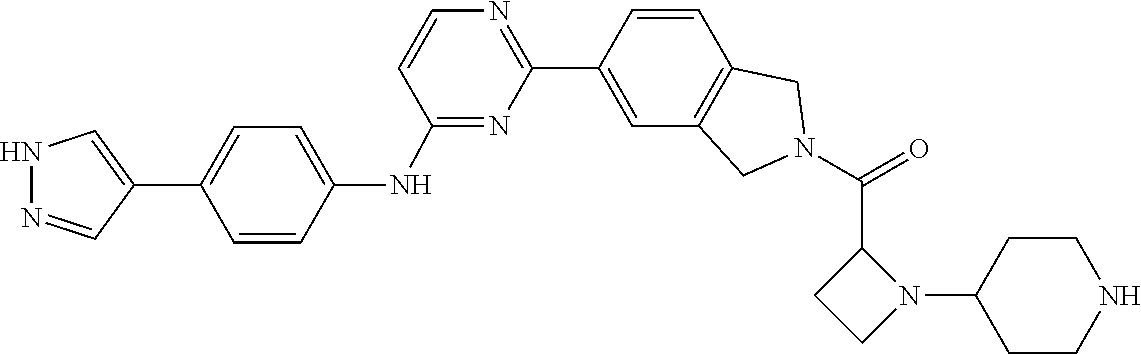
O=C(N1CC2=C(C=CC(C3=NC=CC(NC4=CC=C(C5=CNN=C5)C=C4)=N3)=C2)C1)C1CCN1C1CCNCC1
